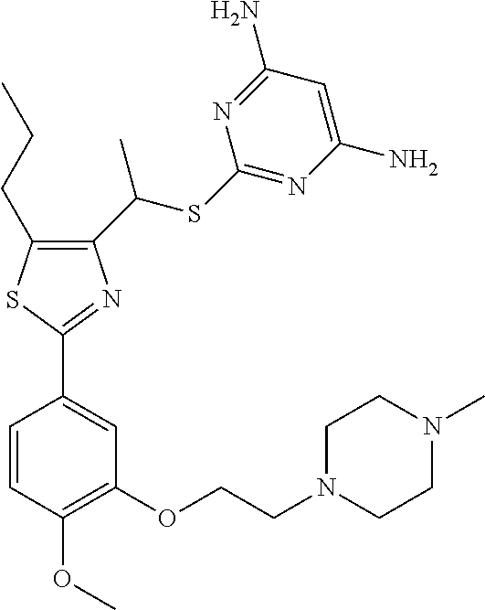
C1(C(SC2=NC(N)=CC(N)=N2)C)=C(CCC)SC(C2=CC(OCCN3CCN(C)CC3)=C(OC)C=C2)=N1
